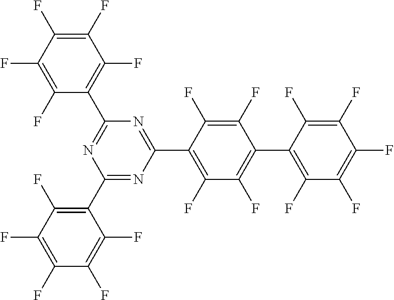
C1(C2=C(F)C(F)=C(F)C(F)=C2F)=NC(C2=C(F)C(F)=C(C3=C(F)C(F)=C(F)C(F)=C3F)C(F)=C2F)=NC(C2=C(F)C(F)=C(F)C(F)=C2F)=N1
